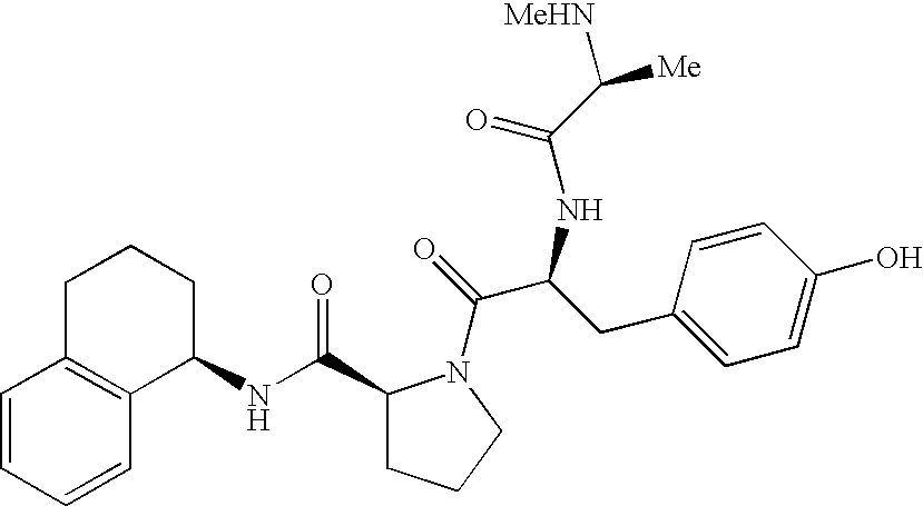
C1=CC=CC2=C1CCCC2NC(C1CCCN1C(=O)C(CC1=CC=C(O)C=C1)NC(C([Me])[MeHN])=O)=O
